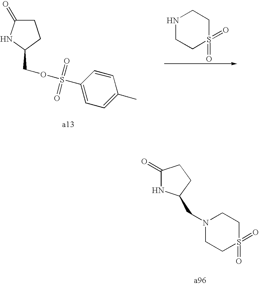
C1C(=O)NC(COS(C2=CC=C(C)C=C2)(=O)=O)C1.N1CCS(=O)(=O)CC1.C1C(=O)NC(CN2CCS(=O)(=O)CC2)C1
